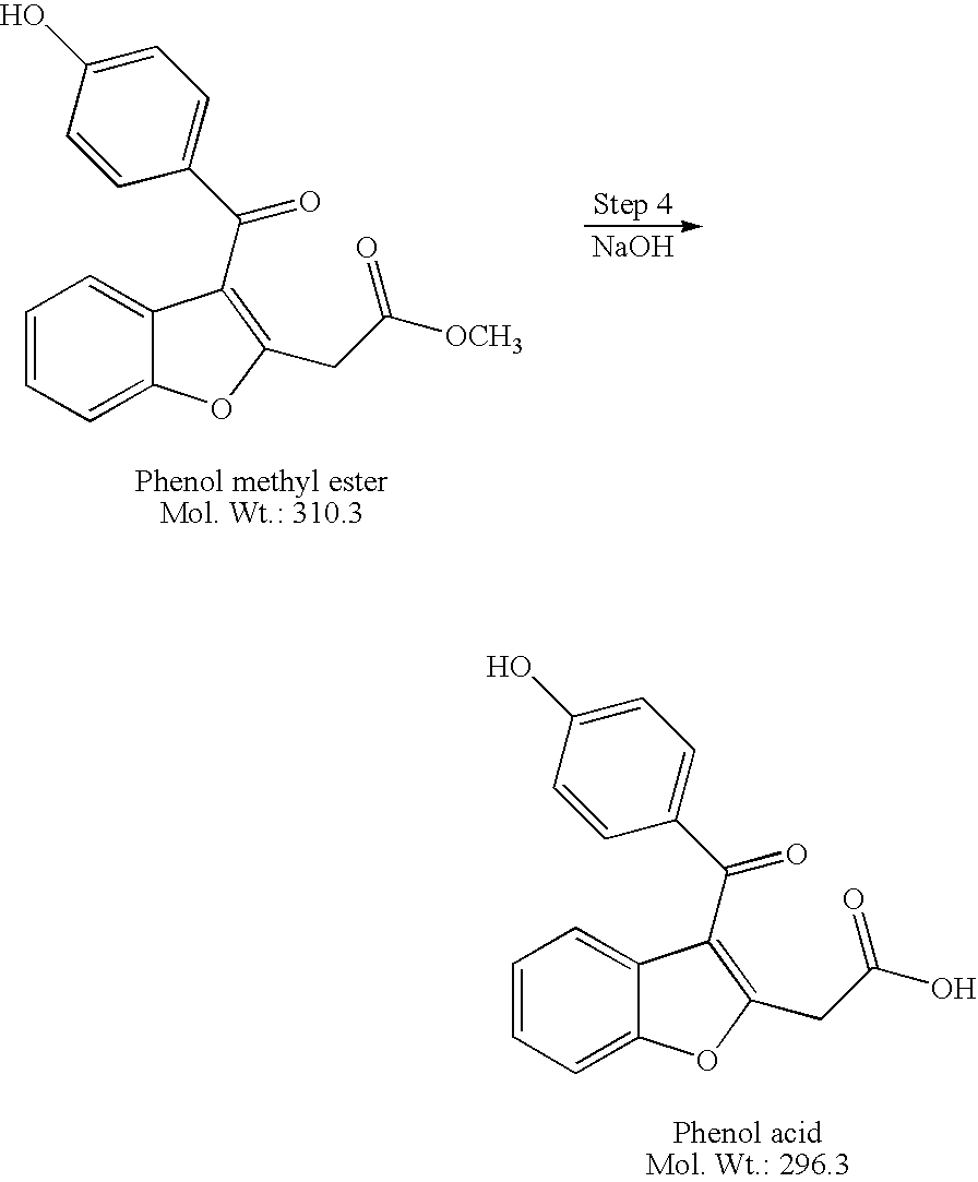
C1=CC=C2C(=C1)C(C(=O)C1=CC=C(O)C=C1)=C(CC(O)=O)O2.[NaOH].C1=CC=C2C(=C1)C(C(=O)C1=CC=C(O)C=C1)=C(CC([OCH3])=O)O2
